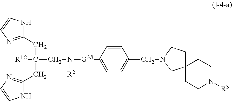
N1C(CC(CN([G3B]C2=CC=C(CN3CC4(CC3)CCN([R3])CC4)C=C2)[R2])([R1C])CC2=NC=CN2)=NC=C1
